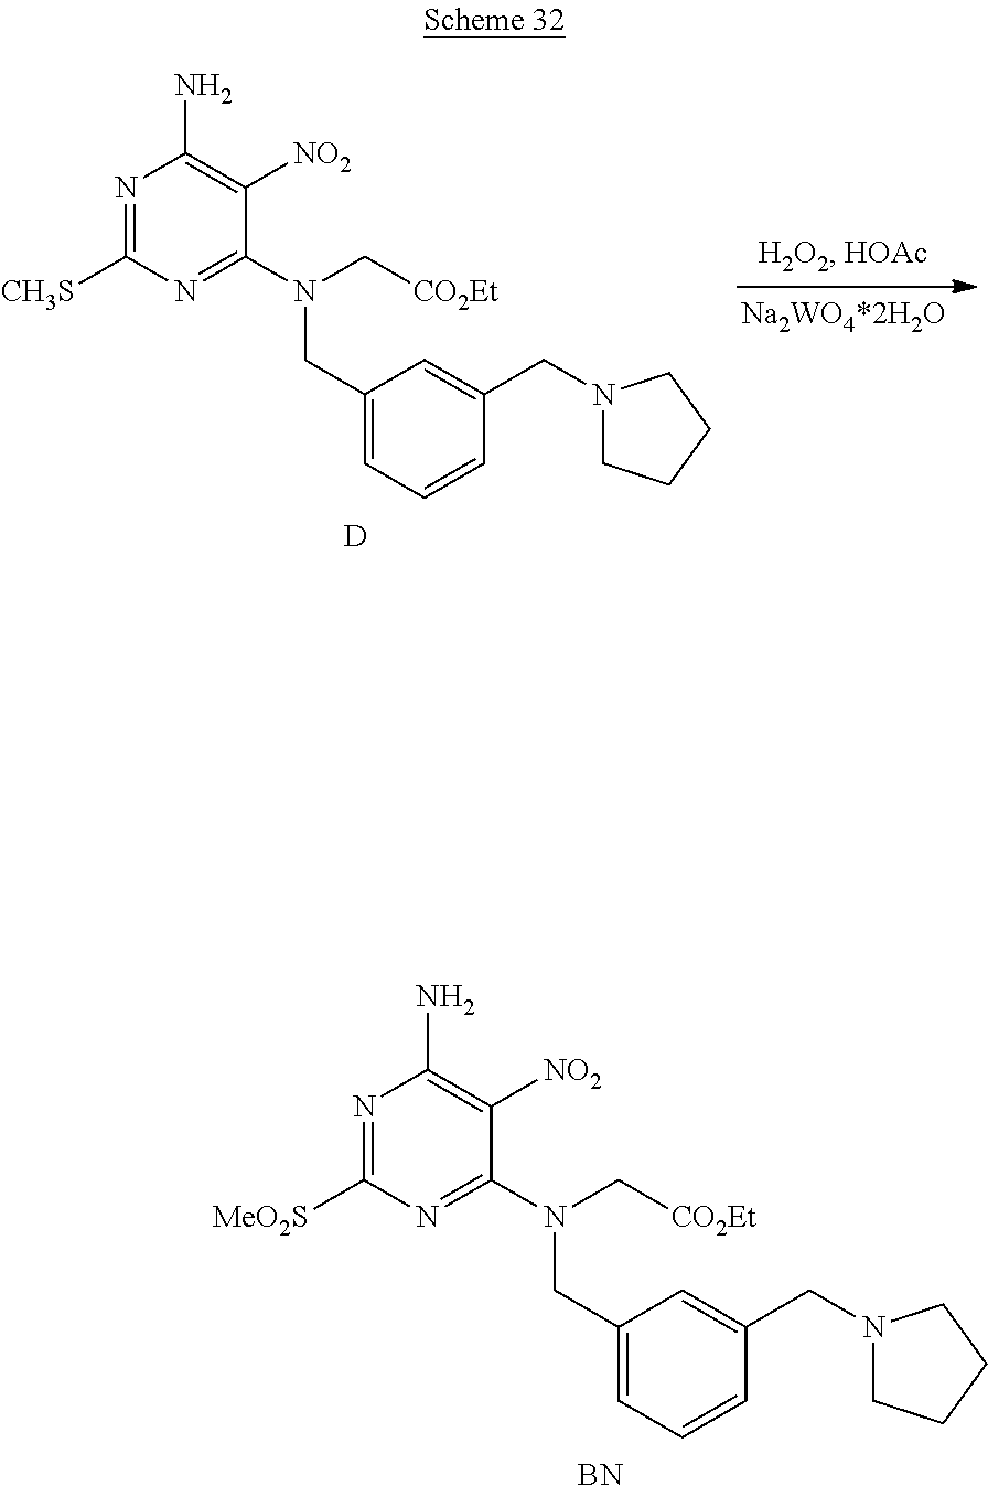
C1([CH3S])=NC(N)=C([NO2])C(N(C[CO2Et])CC2=CC=CC(CN3CCCC3)=C2)=N1.[D].C1([MeO2S])=NC(N)=C([NO2])C(N(C[CO2Et])CC2=CC=CC(CN3CCCC3)=C2)=N1.[BN]
